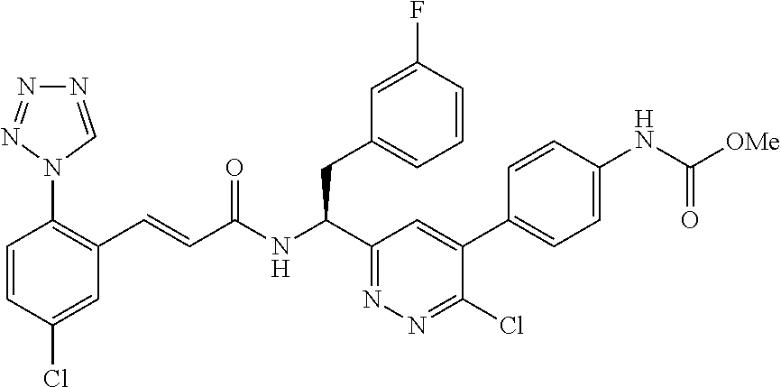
C1=C(Cl)C=CC(N2C=NN=N2)=C1C=CC(NC(C1=NN=C(Cl)C(C2=CC=C(NC(=O)[OMe])C=C2)=C1)CC1=CC=CC(F)=C1)=O
